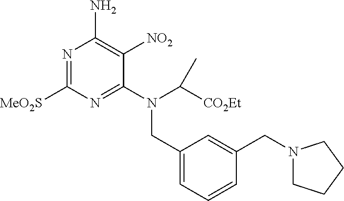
[MeO2S]C1=NC(N)=C([NO2])C(N(C([CO2Et])C)CC2=CC=CC(CN3CCCC3)=C2)=N1
